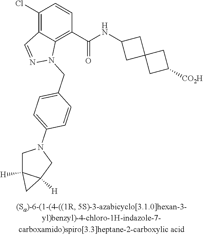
C1(Cl)=C2C(=C(C(NC3CC4(C3)CC([CO2H])C4)=O)C=C1)N(CC1=CC=C(N3CC4([H])C([H])(C3)C4)C=C1)N=C2
